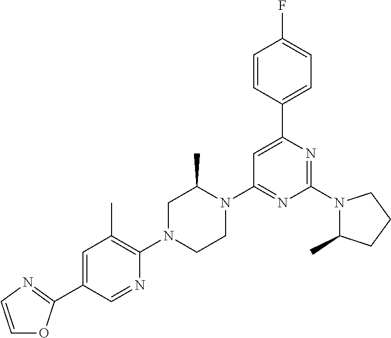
N1(C2=NC(C3=CC=C(F)C=C3)=CC(N3C(C)CN(C4=C(C)C=C(C5=NC=CO5)C=N4)CC3)=N2)C(C)CCC1
